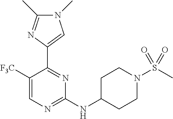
C1(NC2CCN(S(C)(=O)=O)CC2)=NC=C([F3C])C(C2=CN(C)C(C)=N2)=N1
